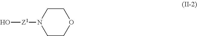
O[Z1]N1CCOCC1
